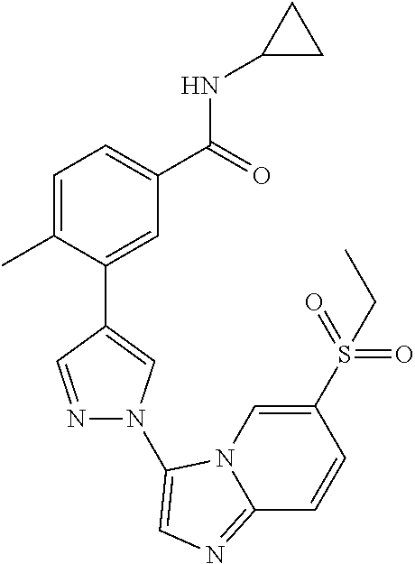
C1=C(C)C(C2=CN(C3=CN=C4N3C=C(S(CC)(=O)=O)C=C4)N=C2)=CC(C(=O)NC2CC2)=C1
